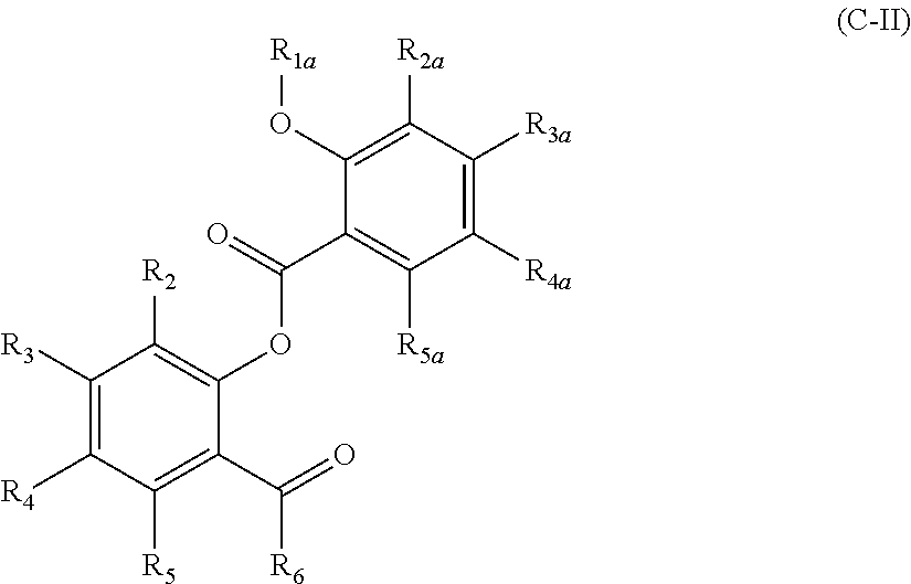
C1([R3])=C([R4])C([R5])=C(C(=O)[R6])C(OC(C2=C([R5a])C([R4a])=C([R3a])C([R2a])=C2O[R1a])=O)=C1[R2]
